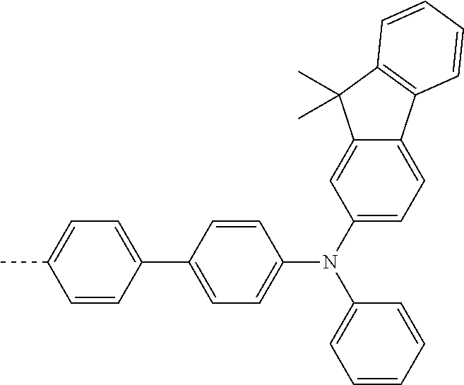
C1=C(C2=CC=C(C)C=C2)C=CC(N(C2=CC=CC=C2)C2=CC=C3C(=C2)C(C)(C)C2=C3C=CC=C2)=C1
